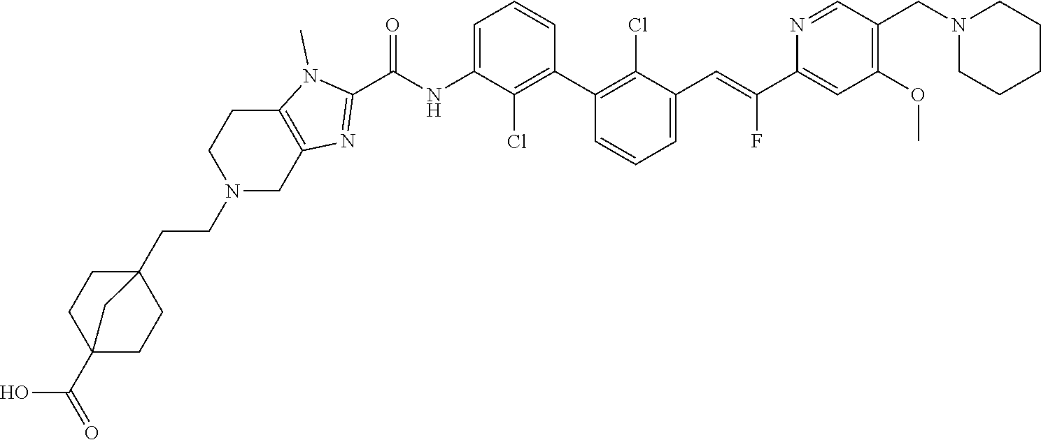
C1(C2=C(Cl)C(C=C(C3=CC(OC)=C(CN4CCCCC4)C=N3)F)=CC=C2)=C(Cl)C(NC(C2=NC3=C(N2C)CCN(CCC24CCC(C(O)=O)(CC2)C4)C3)=O)=CC=C1
